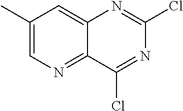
C12=CC(C)=CN=C1C(Cl)=NC(Cl)=N2
